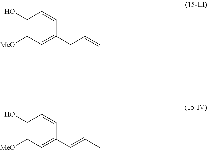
C1(O)=C([MeO])C=C(CC=C)C=C1.C1(O)=C([MeO])C=C(C=CC)C=C1
